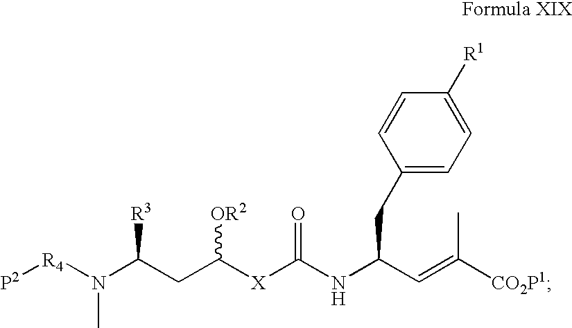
[X](C(NC(C=C([CO2P1])C)CC1=CC=C([R1])C=C1)=O)C(CC(N([R4][P2])C)[R3])[OR2]
